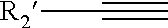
[R2]C#C
